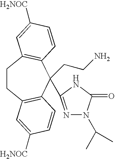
C1CC2=C(C(CCN)(C3=NN(C(C)C)C(=O)N3)C3=C1C=C([H2NOC])C=C3)C=CC([H2NOC])=C2
